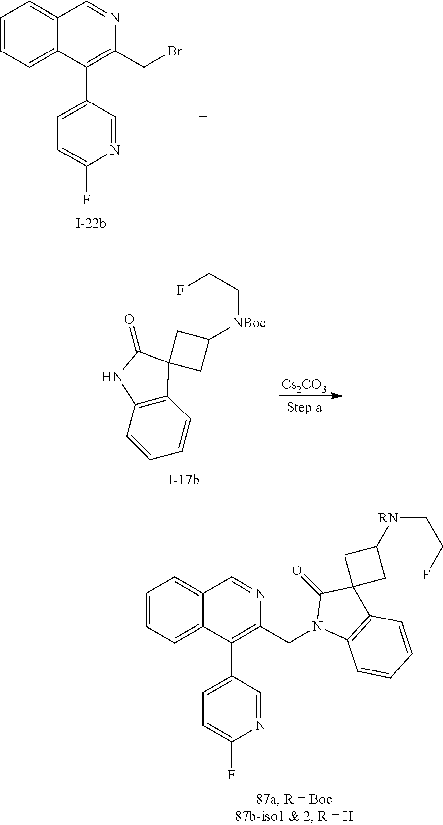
C1=CC=C2C(=C1)C=NC(CN1C3=C(C4(C1=O)CC([RN]CCF)C4)C=CC=C3)=C2C1=CC=C(F)N=C1.C1=CC2=C(C=C1)NC(=O)C21CC([NBoc]CCF)C1.[Cs2CO3].C1=CC=C2C(=C1)C=NC(CBr)=C2C1=CC=C(F)N=C1
